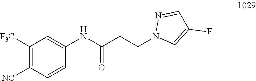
C1=C(NC(CCN2C=C(F)C=N2)=O)C=CC([NC])=C1[F3C]
